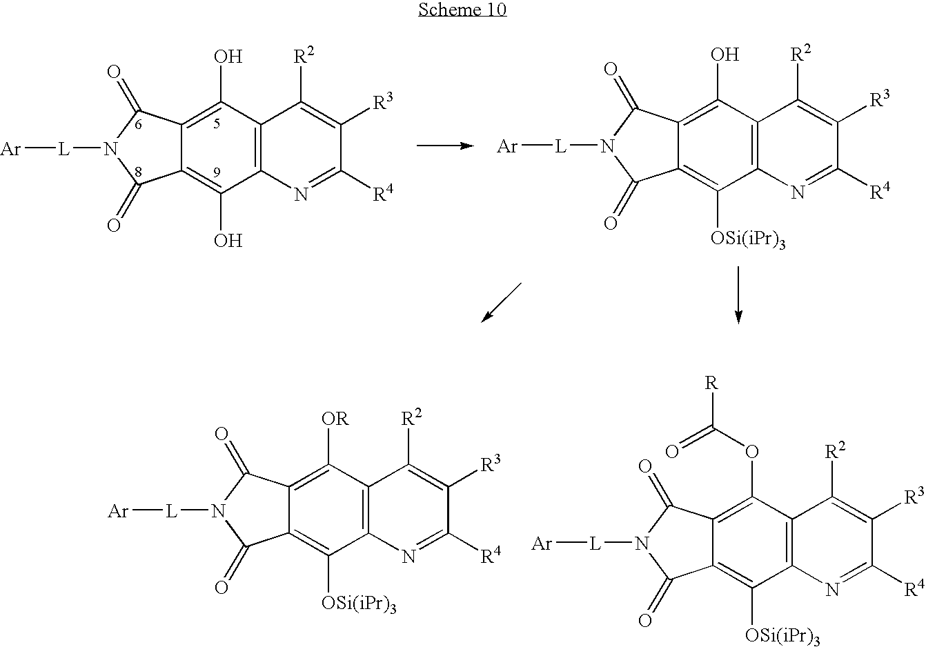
C12=C(O)C3=C(C(O)=C1C(=O)N([L][Ar])C2=O)N=C([R4])C([R3])=C3[R2].C12=C(O)C3=C(C([OSi(iPr)3])=C1C(=O)N([L][Ar])C2=O)N=C([R4])C([R3])=C3[R2].C12=C(OC([R])=O)C3=C(C([OSi(iPr)3])=C1C(=O)N([L][Ar])C2=O)N=C([R4])C([R3])=C3[R2].C12=C([OR])C3=C(C([OSi(iPr)3])=C1C(=O)N([L][Ar])C2=O)N=C([R4])C([R3])=C3[R2]
